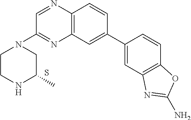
C1=C(C2=CC3=C(N=CC(N4CCNC(C)C4)=N3)C=C2)C=CC2=C1N=C(N)O2.S
